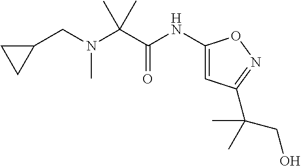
C1(CN(C(C(NC2=CC(C(CO)(C)C)=NO2)=O)(C)C)C)CC1
